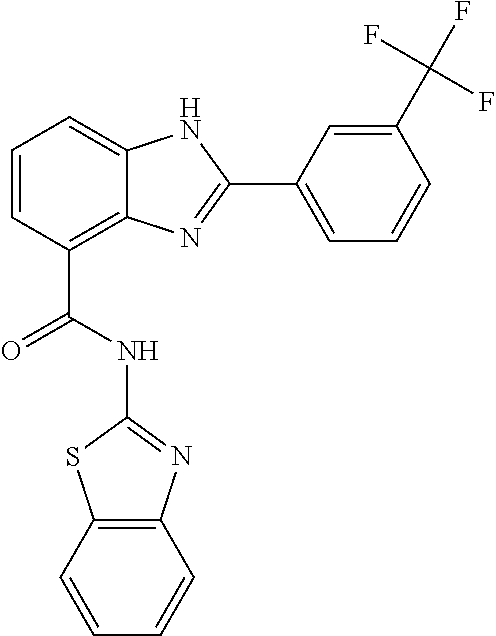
C1=CC(C(=O)NC2=NC3=C(S2)C=CC=C3)=C2C(=C1)NC(C1=CC=CC(C(F)(F)F)=C1)=N2
